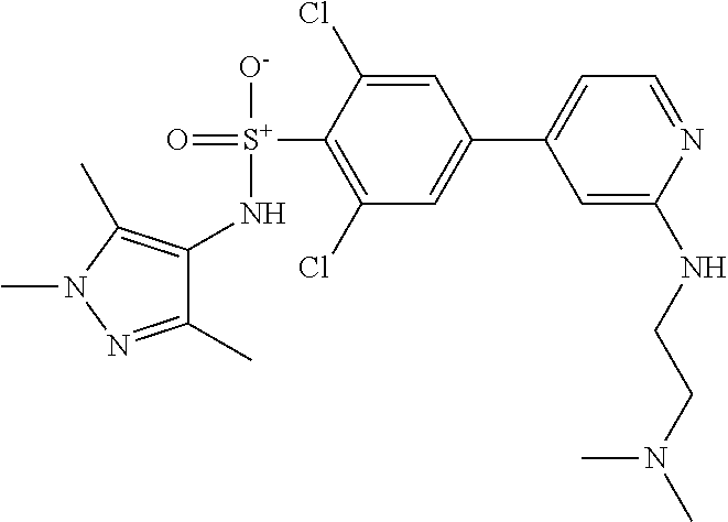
C1(N[S+](=O)([O-])C2=C(Cl)C=C(C3=CC=NC(NCCN(C)C)=C3)C=C2Cl)=C(C)N(C)N=C1C
